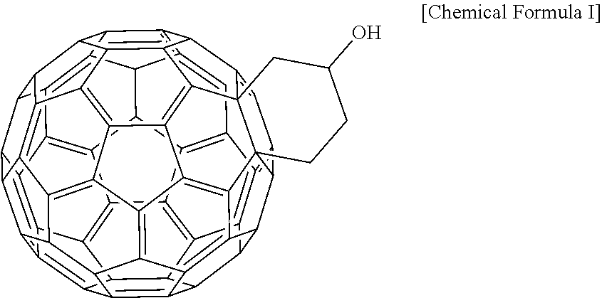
C12C3=C4=C5C6C7C3=C3C8C1C1=C9C%10=C2C4=C2C4=C%10C%10C9=C9C%11=C1C8C1C8=C3C7=C3C7=C6C6=C%12C%13=C7C7=C%14C%15%16C(=CC=%11C1C%15(C8=C73)CCC(O)C%16)C1C3=C(=C9)C%10C7=C4C(C2C56)C%12C(C73)C%13=C%141
